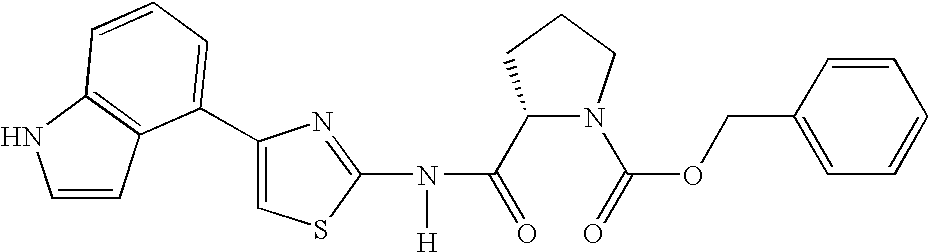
C1(C(=O)N(C2=NC(C3=CC=CC4=C3C=CN4)=CS2)[H])N(C(=O)OCC2=CC=CC=C2)CCC1
